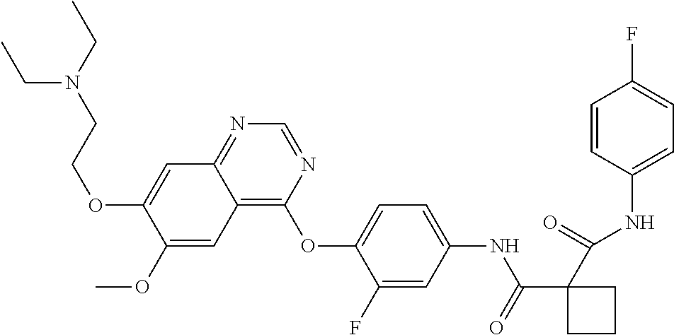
C1(C(=O)NC2=CC=C(OC3=C4C(=NC=N3)C=C(OCCN(CC)CC)C(OC)=C4)C(F)=C2)(C(=O)NC2=CC=C(F)C=C2)CCC1
